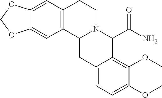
C12=CC3=C(C=C1OCO2)CCN1C3CC2=CC=C(OC)C(OC)=C2C1C(N)=O
